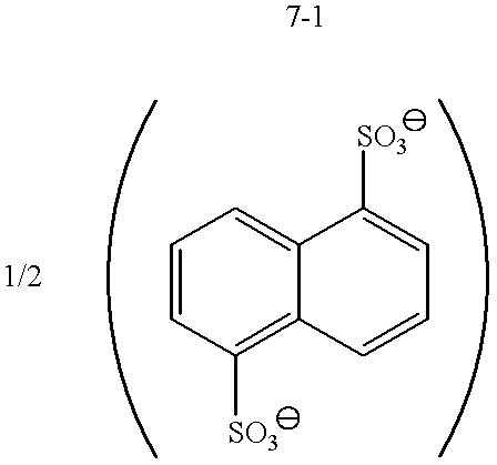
C1=CC([SO3])=C2C(=C1)C([SO3])=CC=C2
